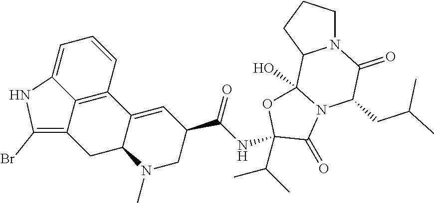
C12=C3C=CC=C1NC(Br)=C2CC1C3=CC(C(NC2(C(C)C)OC3(O)C4N(CCC4)C(=O)C(CC(C)C)N3C2=O)=O)CN1C
